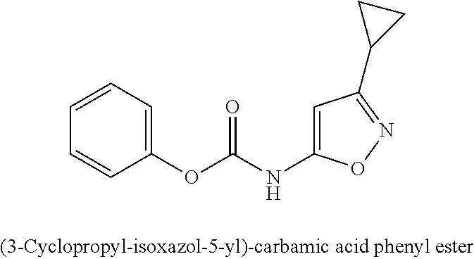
C1=CC=C(OC(NC2=CC(C3CC3)=NO2)=O)C=C1
